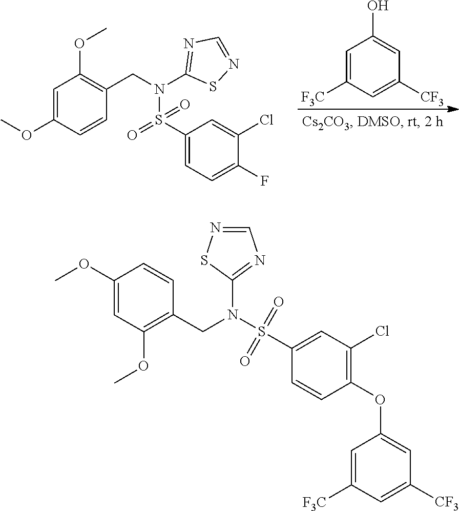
C1=C(OC)C=CC(CN(C2=NC=NS2)S(=O)(C2=CC=C(F)C(Cl)=C2)=O)=C1OC.C1=C([F3C])C=C([CF3])C=C1O.C1=C([CF3])C=C(OC2=C(Cl)C=C(S(=O)(=O)N(C3=NC=NS3)CC3=C(OC)C=C(OC)C=C3)C=C2)C=C1[F3C]
